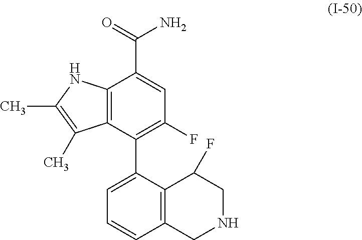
C12=C(C(C3=CC=CC4=C3C(F)CNC4)=C(F)C=C1C(=O)N)C(C)=C(C)N2
